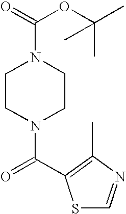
S1C=NC(C)=C1C(=O)N1CCN(C(=O)OC(C)(C)C)CC1
